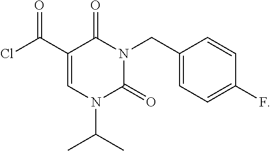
C(C1=CC=C(F)C=C1)N1C(=O)C(C(Cl)=O)=CN(C(C)C)C1=O
